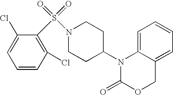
C1=C2C(=CC=C1)COC(=O)N2C1CCN(S(=O)(=O)C2=C(Cl)C=CC=C2Cl)CC1
